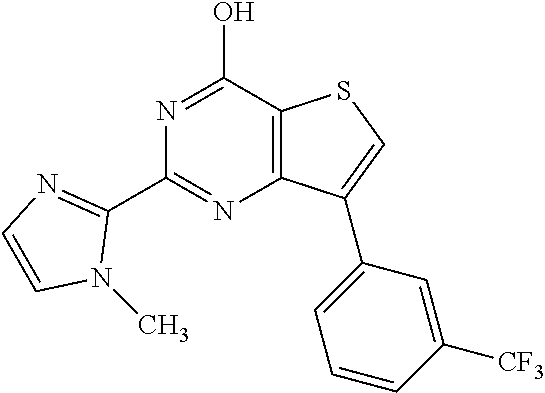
N1=C(O)C2=C(N=C1C1=NC=CN1C)C(C1=CC=CC([CF3])=C1)=CS2
